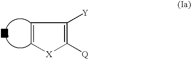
C1=C[X]C([Q])=C1[Y]
